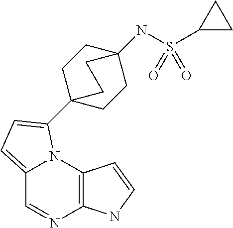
C12=C(N3C(=CC=C3C34CCC(NS(C5CC5)(=O)=O)(CC3)CC4)C=N1)C=CN2
